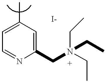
C1=C(C)C=C(CN(CC)(CC)CC)N=C1
